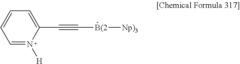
C1=N([H])C(C#C[B(2][Np)3])=CC=C1
